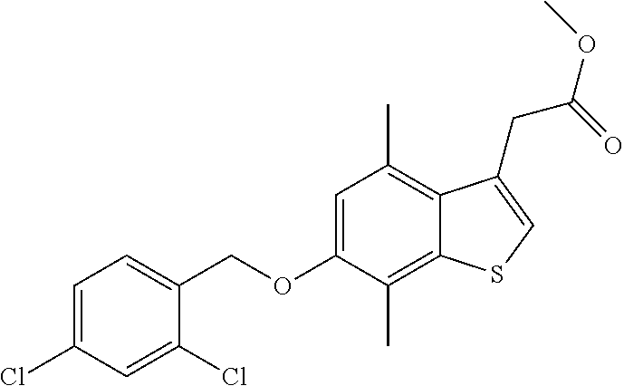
C(OC1=CC(C)=C2C(=C1C)SC=C2CC(OC)=O)C1=CC=C(Cl)C=C1Cl
